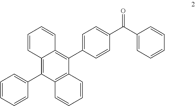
C1=CC2=C(C3=CC=CC=C3)C3=C(C(C4=CC=C(C(C5=CC=CC=C5)=O)C=C4)=C2C=C1)C=CC=C3
